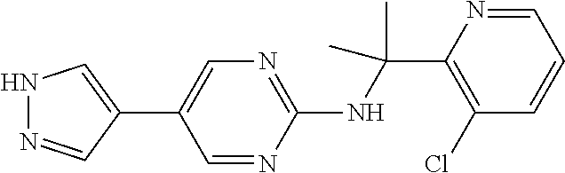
C1(NC(C2=C(Cl)C=CC=N2)(C)C)=NC=C(C2=CNN=C2)C=N1
